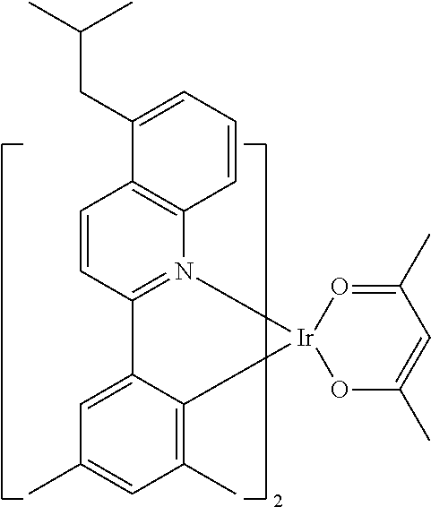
C1(C)=C2C(=CC(C)=C1)C1=N(C3=C(C=C1)C(CC(C)C)=CC=C3)[Ir]21OC(C)=CC(C)=O1
